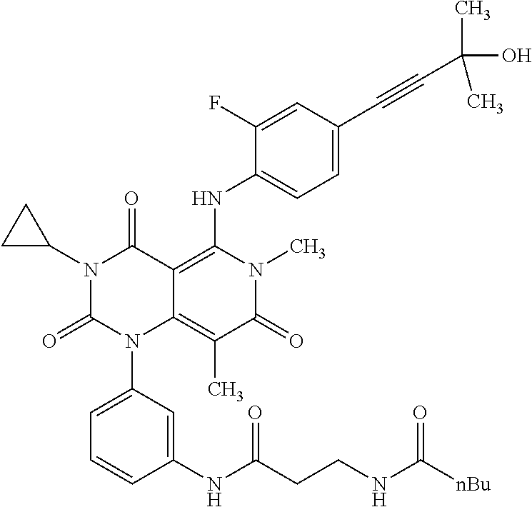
N1(C2CC2)C(=O)N(C2=CC=CC(NC(CCNC([nBu])=O)=O)=C2)C2=C(C)C(=O)N(C)C(NC3=CC=C(C#CC(O)(C)C)C=C3F)=C2C1=O
